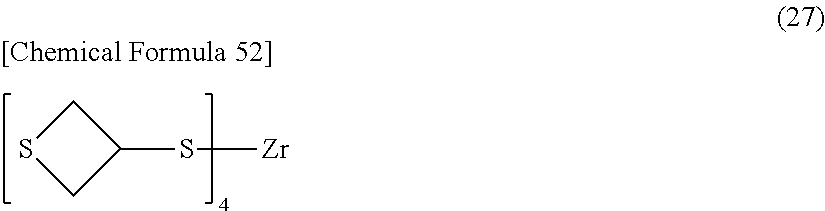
S1CC(S[Zr])C1
